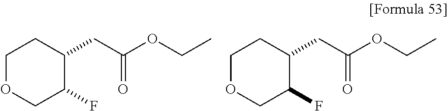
C1OCC(F)C(CC(OCC)=O)C1.C1OCC(F)C(CC(OCC)=O)C1
